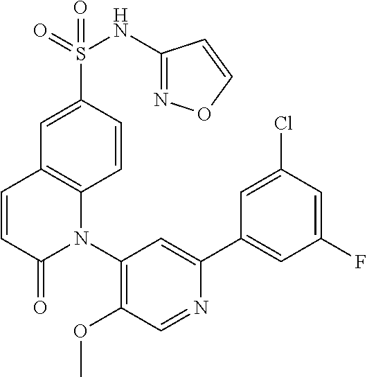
C1=CC(S(=O)(=O)NC2=NOC=C2)=CC2=C1N(C1=C(OC)C=NC(C3=CC(F)=CC(Cl)=C3)=C1)C(=O)C=C2
